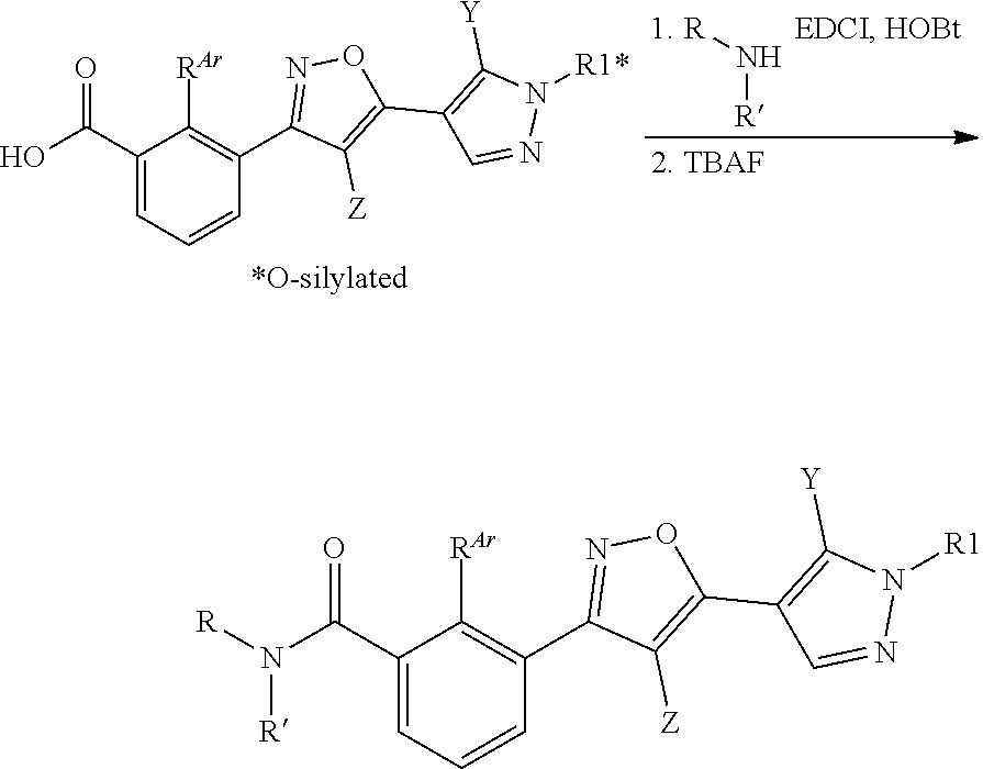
N(C(C1=CC=CC(C2=NOC(C3=C([Y])N([R1])N=C3)=C2[Z])=C1[RAr])=O)([R])[R].OC(C1=CC=CC(C2=NOC(C3=C([Y])N([R1*])N=C3)=C2[Z])=C1[RAr])=O.[R]N[R]
